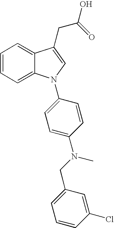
C1=CC=C2C(=C1)C(CC(=O)O)=CN2C1=CC=C(N(CC2=CC=CC(Cl)=C2)C)C=C1
